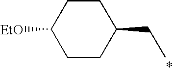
C1CC(CC)CCC1[EtO]
